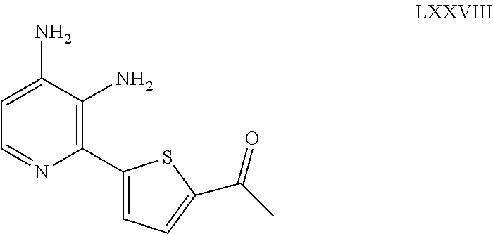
C1(C2=C(N)C(N)=CC=N2)=CC=C(C(C)=O)S1
